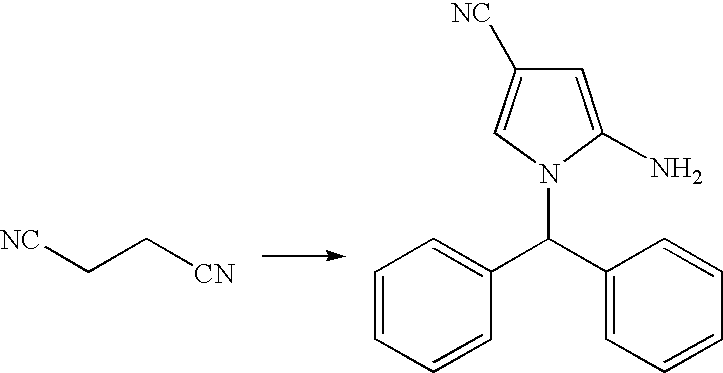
[NC]CC[CN].C1(C(C2=CC=CC=C2)N2C(N)=CC([NC])=C2)=CC=CC=C1
